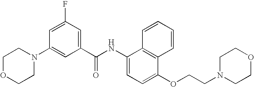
C1OCCN(C2=CC(C(NC3=CC=C(OCCN4CCOCC4)C4=C3C=CC=C4)=O)=CC(F)=C2)C1
